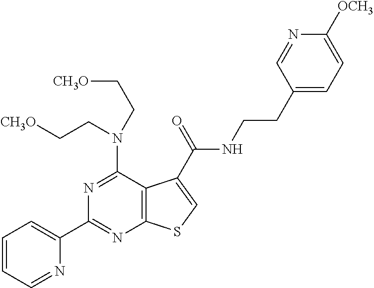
C1=CC=NC(C2=NC3=C(C(N(CC[CH3O])CC[CH3O])=N2)C(C(=O)NCCC2=CC=C([OCH3])N=C2)=CS3)=C1
